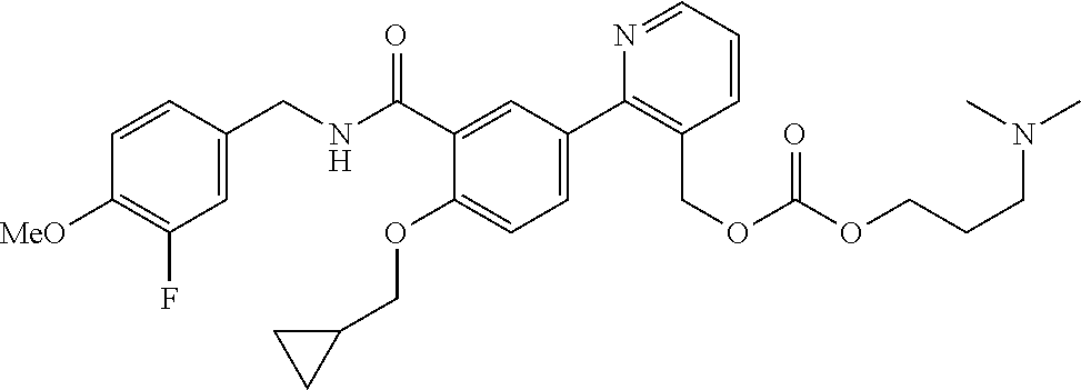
C1=C(CNC(C2=CC(C3=C(COC(OCCCN(C)C)=O)C=CC=N3)=CC=C2OCC2CC2)=O)C=CC([MeO])=C1F
